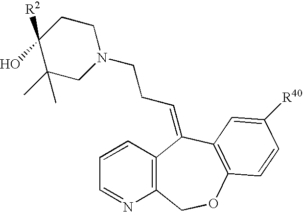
C1=CC2=C(N=C1)COC1=C(C2=CCCN2CCC([R2])(O)C(C)(C)C2)C=C([R40])C=C1
